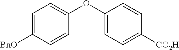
C1=C([BnO])C=CC(OC2=CC=C([CO2H])C=C2)=C1
